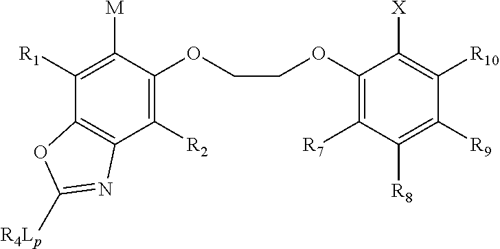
C1([R1])=C([M])C(OCCOC2=C([R7])C([R8])=C([R9])C([R10])=C2[X])=C([R2])C2=C1OC([R4Lp])=N2
